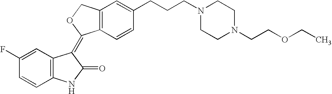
C1=C(F)C=CC2=C1C(=C1C3=C(C=C(CCCN4CCN(CCOCC)CC4)C=C3)CO1)C(=O)N2
